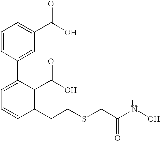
C1=CC(C2=CC=CC(CCSCC(NO)=O)=C2C(O)=O)=CC(C(O)=O)=C1
